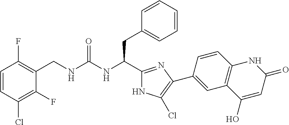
C1=CC(Cl)=C(F)C(CNC(NC(C2=NC(C3=CC4=C(C=C3)NC(=O)C=C4O)=C(Cl)N2)CC2=CC=CC=C2)=O)=C1F
